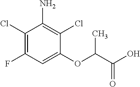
C1(Cl)=C(F)C=C(OC(C)C(O)=O)C(Cl)=C1N
